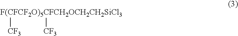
[F(CFCF2O)5CFCH2OCH2CH2SiCl3]([CF3])[CF3]
